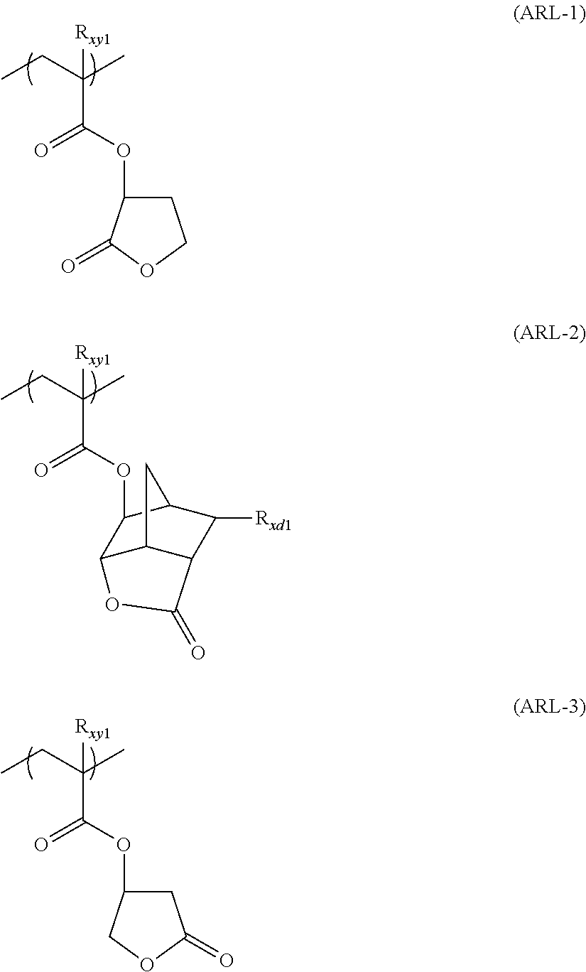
[Rxy1]C(CC)(C)C(OC1CCOC1=O)=O.[Rxy1]C(CC)(C)C(OC1C2C3C(C([Rxd1])C1C3)C(=O)O2)=O.[Rxy1]C(CC)(C)C(OC1CC(=O)OC1)=O
